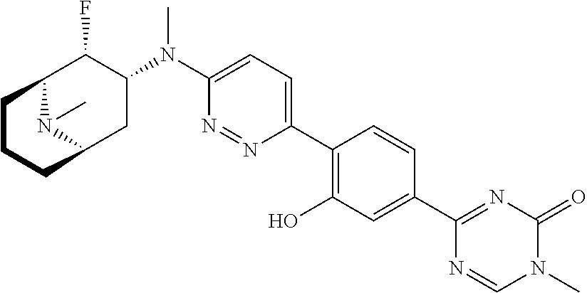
C12N(C)C(CC(N(C3=CC=C(C4=C(O)C=C(C5=NC(=O)N(C)C=N5)C=C4)N=N3)C)C1F)CCC2
